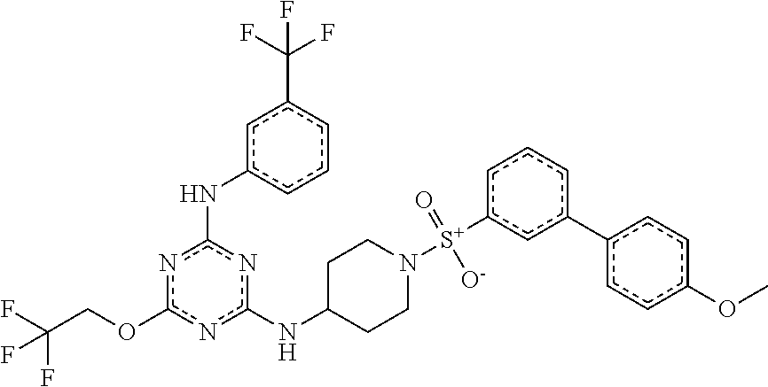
n1c(OCC(F)(F)F)nc(NC2CCN([S+](c3cc(-c4ccc(OC)cc4)ccc3)(=O)[O-])CC2)nc1Nc1cccc(C(F)(F)F)c1
